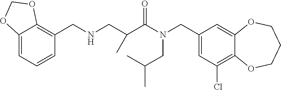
C1(CN(C(=O)C(CNCC2=C3C(=CC=C2)OCO3)C)CC(C)C)=CC(Cl)=C2C(=C1)OCCCO2
